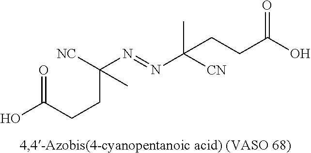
[NC]C(N=NC([CN])(C)CCC(O)=O)(CCC(O)=O)C
